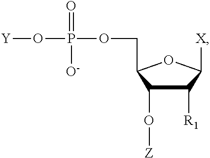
[Y]OP(OCC1C(O[Z])C([R1])C([X])O1)(=O)[O-]
